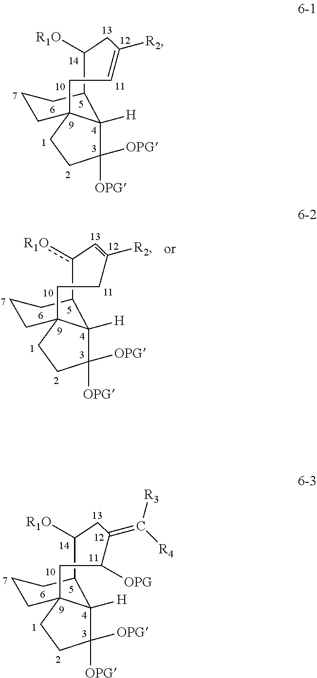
C1=C([R2])CC([R1O])C2C3([H])C([OPG])([OPG])CCC3(CCC2)C1.C1([OPG])C(=C([R4])[R3])CC([R1O])C2C3([H])C([OPG])([OPG])CCC3(CCC2)C1.C1C([R2])=Cc([R1O])C2C3([H])C([OPG])([OPG])CCC3(CCC2)C1
